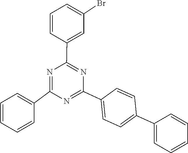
C1=CC=CC=C1C1=CC=C(C2=NC(C3=CC=CC=C3)=NC(C3=CC(Br)=CC=C3)=N2)C=C1
